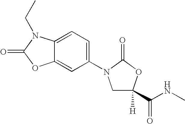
C12=CC=C(N3CC(C(NC)=O)([H])OC3=O)C=C1OC(=O)N2CC
